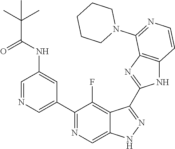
C1=NC=C(C2=NC=C3C(=C2F)C(C2=NC4=C(N2)C=CN=C4N2CCCCC2)=NN3)C=C1NC(C(C)(C)C)=O
